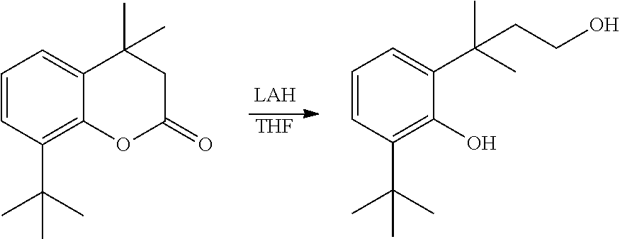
C1=CC(C(C)(C)C)=C2C(=C1)C(C)(C)CC(=O)O2.[THF].C1=CC(C(C)(C)C)=C(O)C(C(C)(C)CCO)=C1
